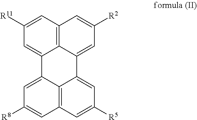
C12=CC([R11])=CC3=C1C(=CC([R2])=C3)C1=CC([R5])=CC3=C1C2=CC([R8])=C3
